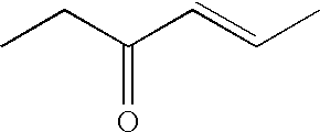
CCC(C=CC)=O
